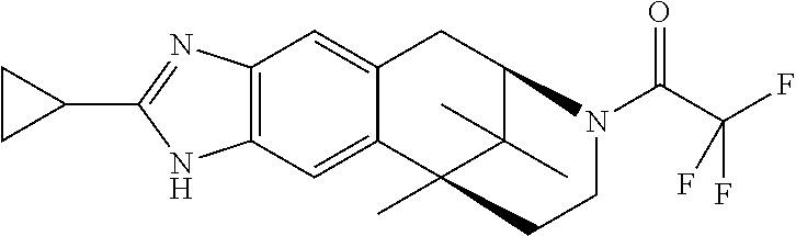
C12=C(C=C3C(=C1)CC1C(C)(C)C3(C)CCN1C(C(F)(F)F)=O)NC(C1CC1)=N2
